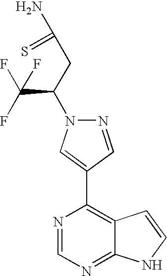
N1=CC(C2=C3C(=NC=N2)NC=C3)=CN1C(CC(N)=S)C(F)(F)F
